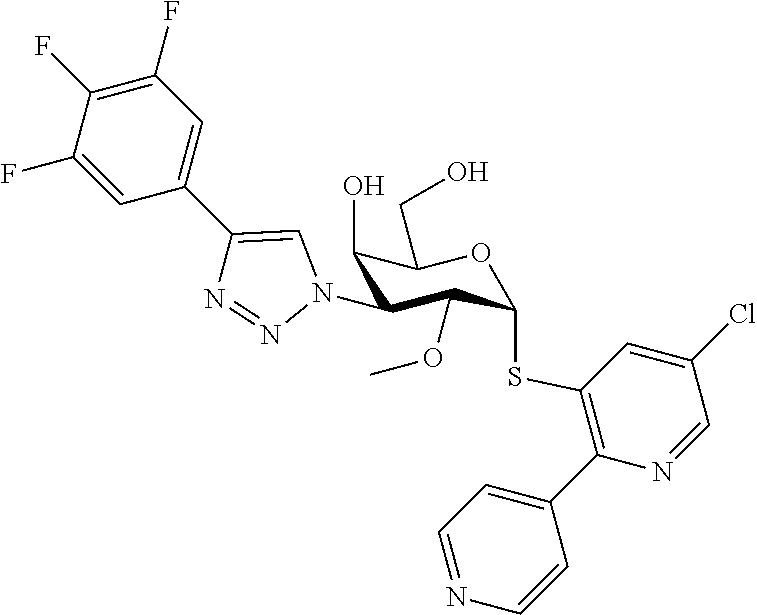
C1(F)=CC(C2=CN(C3C(O)C(CO)OC(SC4=C(C5=CC=NC=C5)N=CC(Cl)=C4)C3OC)N=N2)=CC(F)=C1F
